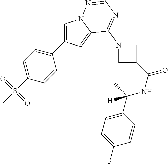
C1=C(C2=CC=C(S(C)(=O)=O)C=C2)C=C2N1N=CN=C2N1CC(C(NC(C2=CC=C(F)C=C2)(C)[H])=O)C1
